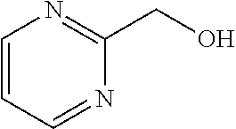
C1=CC=NC(CO)=N1
